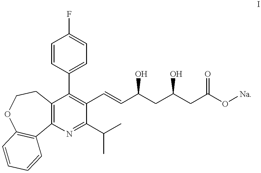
C1=CC(C2=C(C=CC(CC(CC(O[Na])=O)O)O)C(C(C)C)=NC3=C2CCOC2=C3C=CC=C2)=CC=C1F
